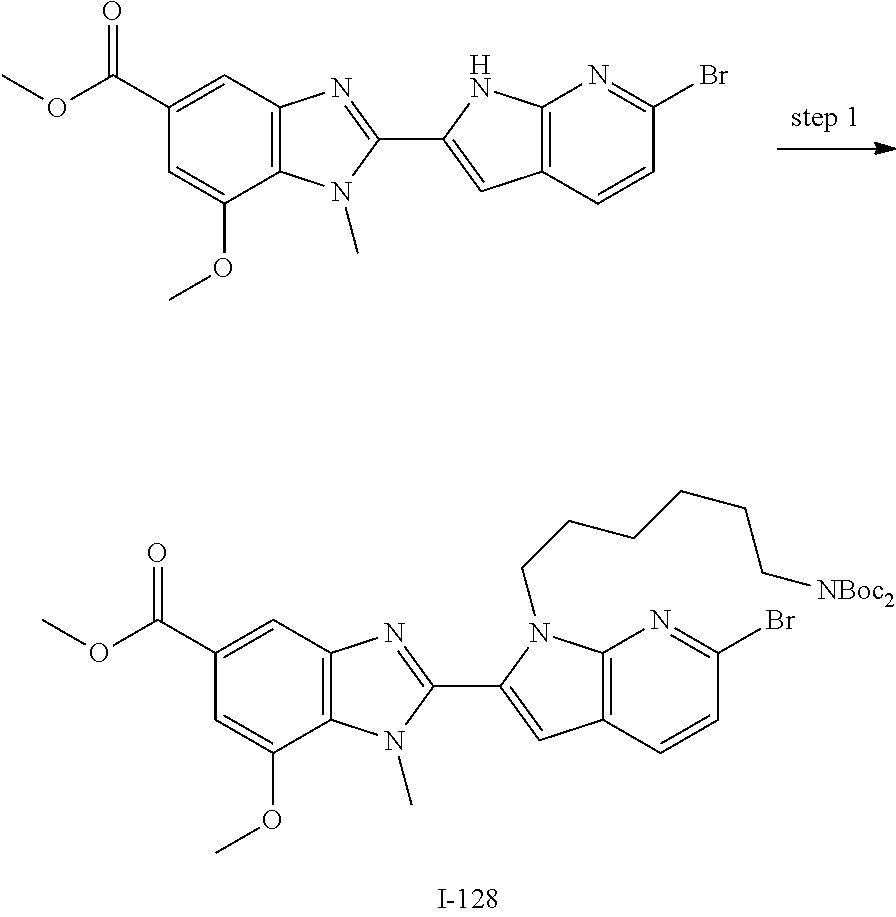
C12=C(C=CC(Br)=N1)C=C(C1=NC3=C(C(OC)=CC(C(OC)=O)=C3)N1C)N2CCCCCC[NBoc2].C12=C(C=CC(Br)=N1)C=C(C1=NC3=C(C(OC)=CC(C(OC)=O)=C3)N1C)N2
